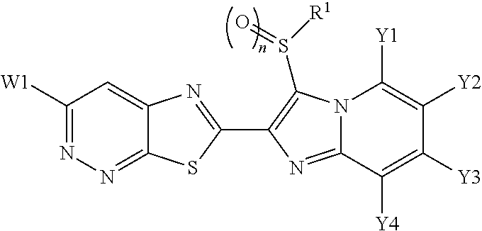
C1([W1])=NN=C2C(=C1)N=C(C1=C(S([R1])=O)N3C(=N1)C([Y4])=C([Y3])C([Y2])=C3[Y1])S2
